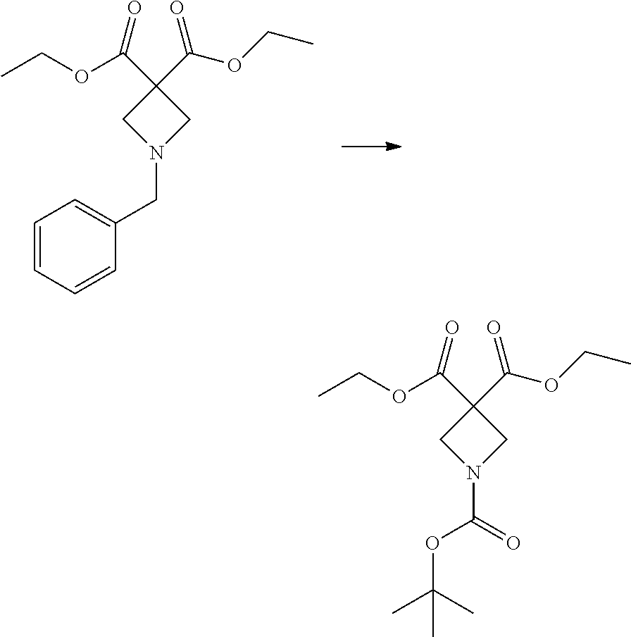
C1=CC=CC(CN2CC(C(OCC)=O)(C(=O)OCC)C2)=C1.O(C(N1CC(C(OCC)=O)(C(=O)OCC)C1)=O)C(C)(C)C
